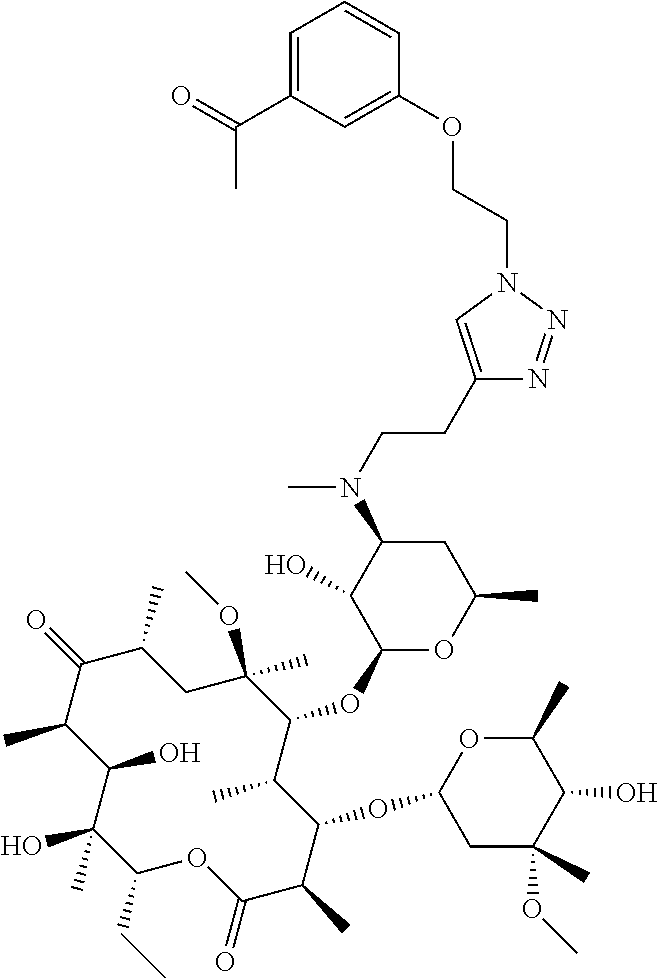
C1(CC)C(C)(O)C(O)C(C)C(=O)C(C)CC(OC)(C)C(OC2OC(C)CC(N(C)CCC3=CN(CCOC4=CC(C(=O)C)=CC=C4)N=N3)C2O)C(C)C(OC2CC(C)(OC)C(O)C(C)O2)C(C)C(=O)O1
